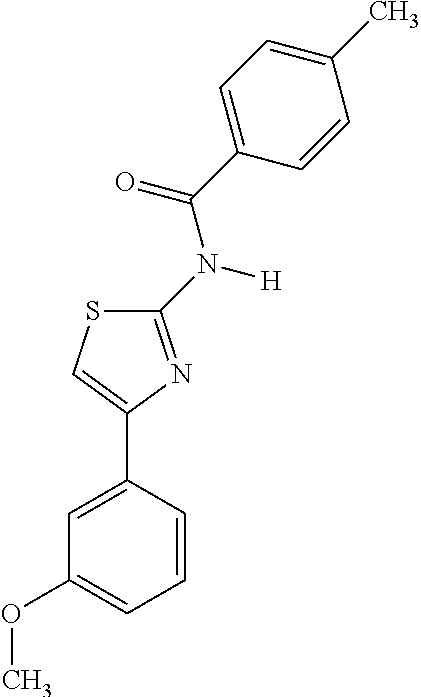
C1(N([H])C(C2=CC=C(C)C=C2)=O)=NC(C2=CC(OC)=CC=C2)=CS1
